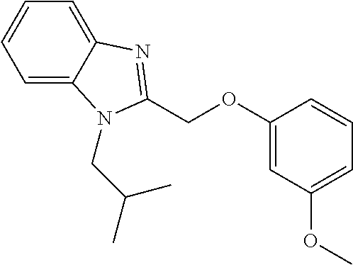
C1=C2C(=CC=C1)N(CC(C)C)C(COC1=CC(OC)=CC=C1)=N2
